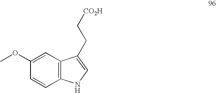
C1(OC)=CC2=C(C=C1)NC=C2CC[CO2H]
